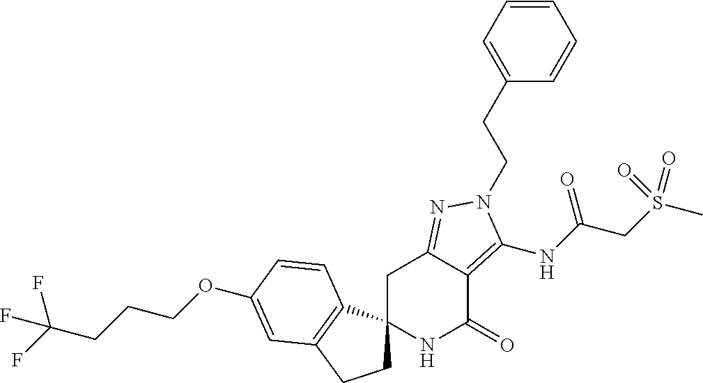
C1C2(C3=C(C1)C=C(OCCCC(F)(F)F)C=C3)NC(=O)C1=C(NC(CS(C)(=O)=O)=O)N(CCC3=CC=CC=C3)N=C1C2
